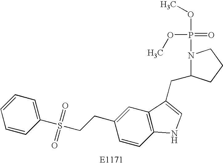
C1=CC(S(CCC2=CC3=C(C=C2)NC=C3CC2N(P(=O)(OC)OC)CCC2)(=O)=O)=CC=C1
